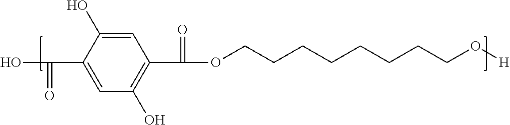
C1(C(=O)O)=CC(O)=C(C(=O)OCCCCCCCCO[H])C=C1O
